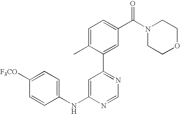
C1(NC2=CC(C3=CC(C(N4CCOCC4)=O)=CC=C3C)=NC=N2)=CC=C([F3CO])C=C1
